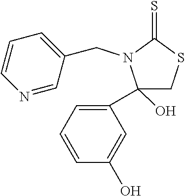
C1(O)(C2=CC=CC(O)=C2)CSC(=S)N1CC1=CC=CN=C1
